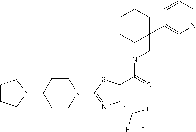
C1(C(F)(F)F)=C(C(NCC2(C3=CN=CC=C3)CCCCC2)=O)SC(N2CCC(N3CCCC3)CC2)=N1
